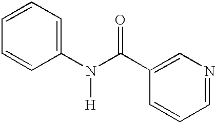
C1(N(C(C2=CN=CC=C2)=O)[H])=CC=CC=C1
